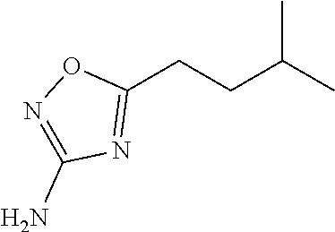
O1N=C(N)N=C1CCC(C)C
